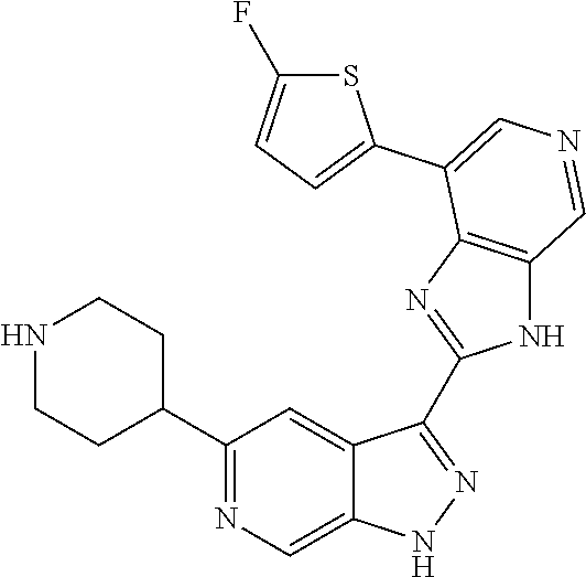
C1(C2CCNCC2)=NC=C2C(=C1)C(C1=NC3=C(N1)C=NC=C3C1=CC=C(F)S1)=NN2
